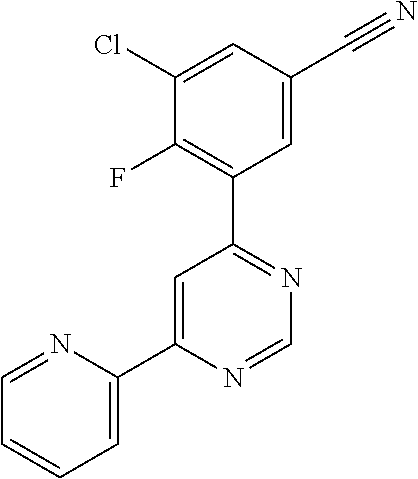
C1=NC(C2=CC(C3=C(F)C(Cl)=CC(C#N)=C3)=NC=N2)=CC=C1
